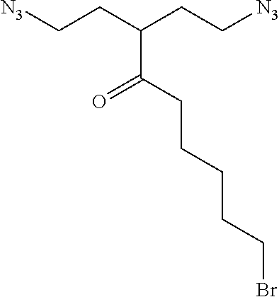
[N3]CCC(CC[N3])C(CCCCCBr)=O
